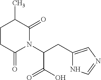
C1CC(C)C(=O)N(C(CC2=CN=CN2)C(=O)O)C1=O
